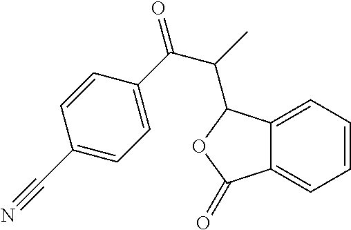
C12=CC=CC=C1C(=O)OC2C(C)C(C1=CC=C(C#N)C=C1)=O
